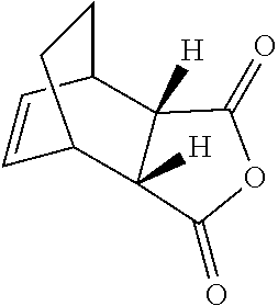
C12([H])C([H])(C3C=CC1CC3)C(=O)OC2=O
